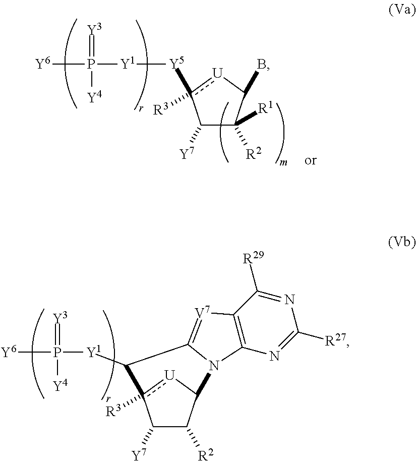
C1([Y7])C([R2])C2[U]c1([R3])C([Y1]P([Y6])(=[Y3])[Y4])C1=[V7]C3=C(N=C([R27])N=C3[R29])N21.C1([Y7])C([R2])([R1])C(B)[U]c1([Y5][Y1]P([Y6])(=[Y3])[Y4])[R3]
